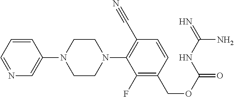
C1=CC=NC=C1N1CCN(C2=C(C#N)C=CC(COC(=O)NC(=N)N)=C2F)CC1
